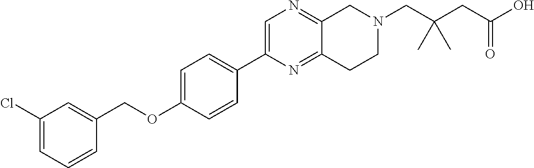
C1(Cl)=CC=CC(COC2=CC=C(C3=CN=C4C(=N3)CCN(CC(CC(=O)O)(C)C)C4)C=C2)=C1
